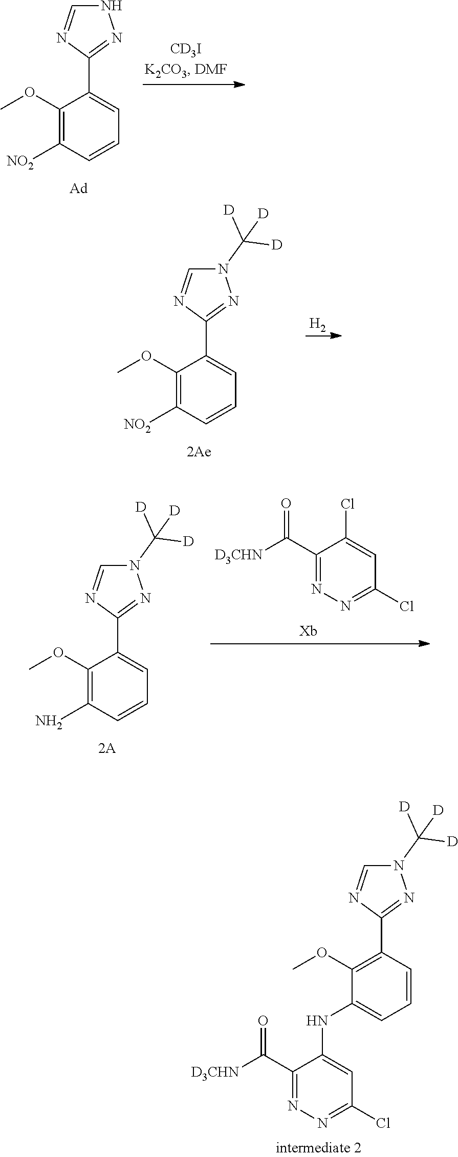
N1C=NC(C2=CC=CC([NO2])=C2OC)=N1.[H2].N1(C([D])([D])[D])C=NC(C2=CC=CC([NO2])=C2OC)=N1.N1(C([D])([D])[D])C=NC(C2=CC=CC(N)=C2OC)=N1.C1(C([D3CHN])=O)=NN=C(Cl)C=C1Cl.N1(C([D])([D])[D])C=NC(C2=C(OC)C(NC3=CC(Cl)=NN=C3C([D3CHN])=O)=CC=C2)=N1
